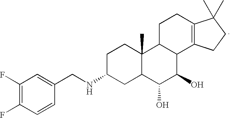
C1(F)=C(F)C=CC(CNC2CC3C(C)(CC2)C2C(C(O)C3O)C3=C(CC2)C(C)(C)CC3)=C1
